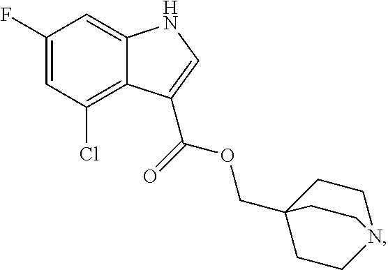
C12=C(Cl)C=C(F)C=C1NC=C2C(OCC12CCN(CC1)CC2)=O
